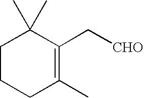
C1CCC(C)=C(C[CHO])C1(C)C
